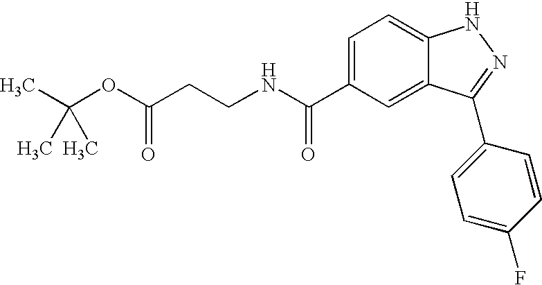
C(NC(C1=CC=C2C(=C1)C(C1=CC=C(F)C=C1)=NN2)=O)CC(OC(C)(C)C)=O
